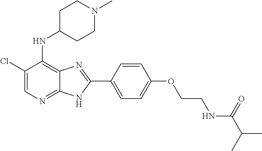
C1(Cl)=CN=C2C(=C1NC1CCN(C)CC1)N=C(C1=CC=C(OCCNC(C(C)C)=O)C=C1)N2
